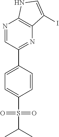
N1=CC(C2=CC=C(S(=O)(=O)C(C)C)C=C2)=NC2=C1NC=C2I
